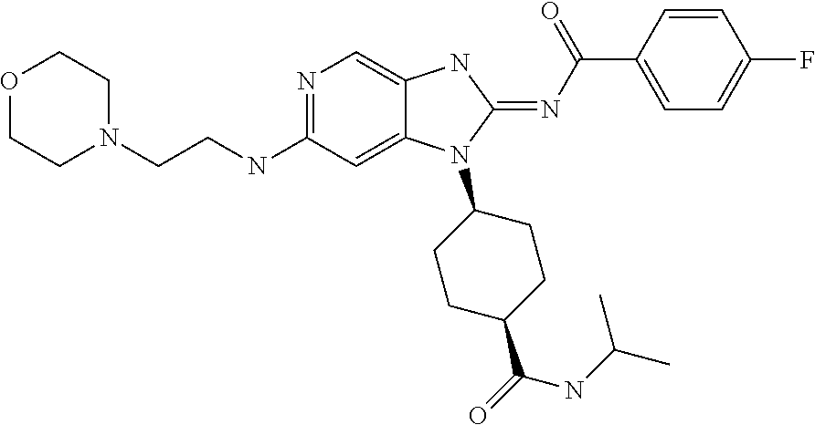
N1=C(NCCN2CCOCC2)C=C2C(=C1)NC(=NC(C1=CC=C(F)C=C1)=O)N2C1CCC(C(NC(C)C)=O)CC1
